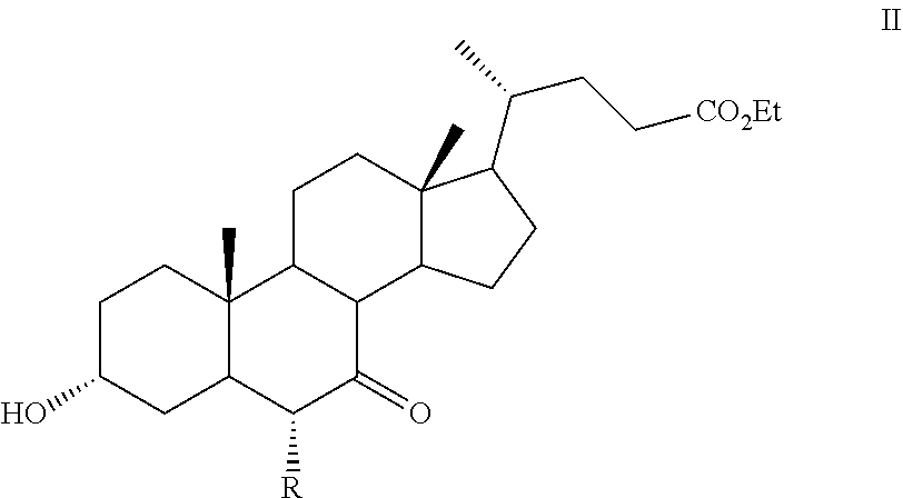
C1C(O)CC2C(C)(C1)C1C(C(=O)C2[R])C2C(C)(CC1)C(C(C)CC[CO2Et])CC2
